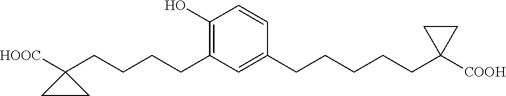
C(CCCC1([HOOC])CC1)C1=C(O)C=CC(CCCCCC2([COOH])CC2)=C1
